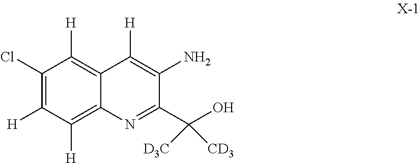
C12=C([H])C(Cl)=C([H])C([H])=C1N=C(C(O)([D3C])[CD3])C(N)=C2[H]
